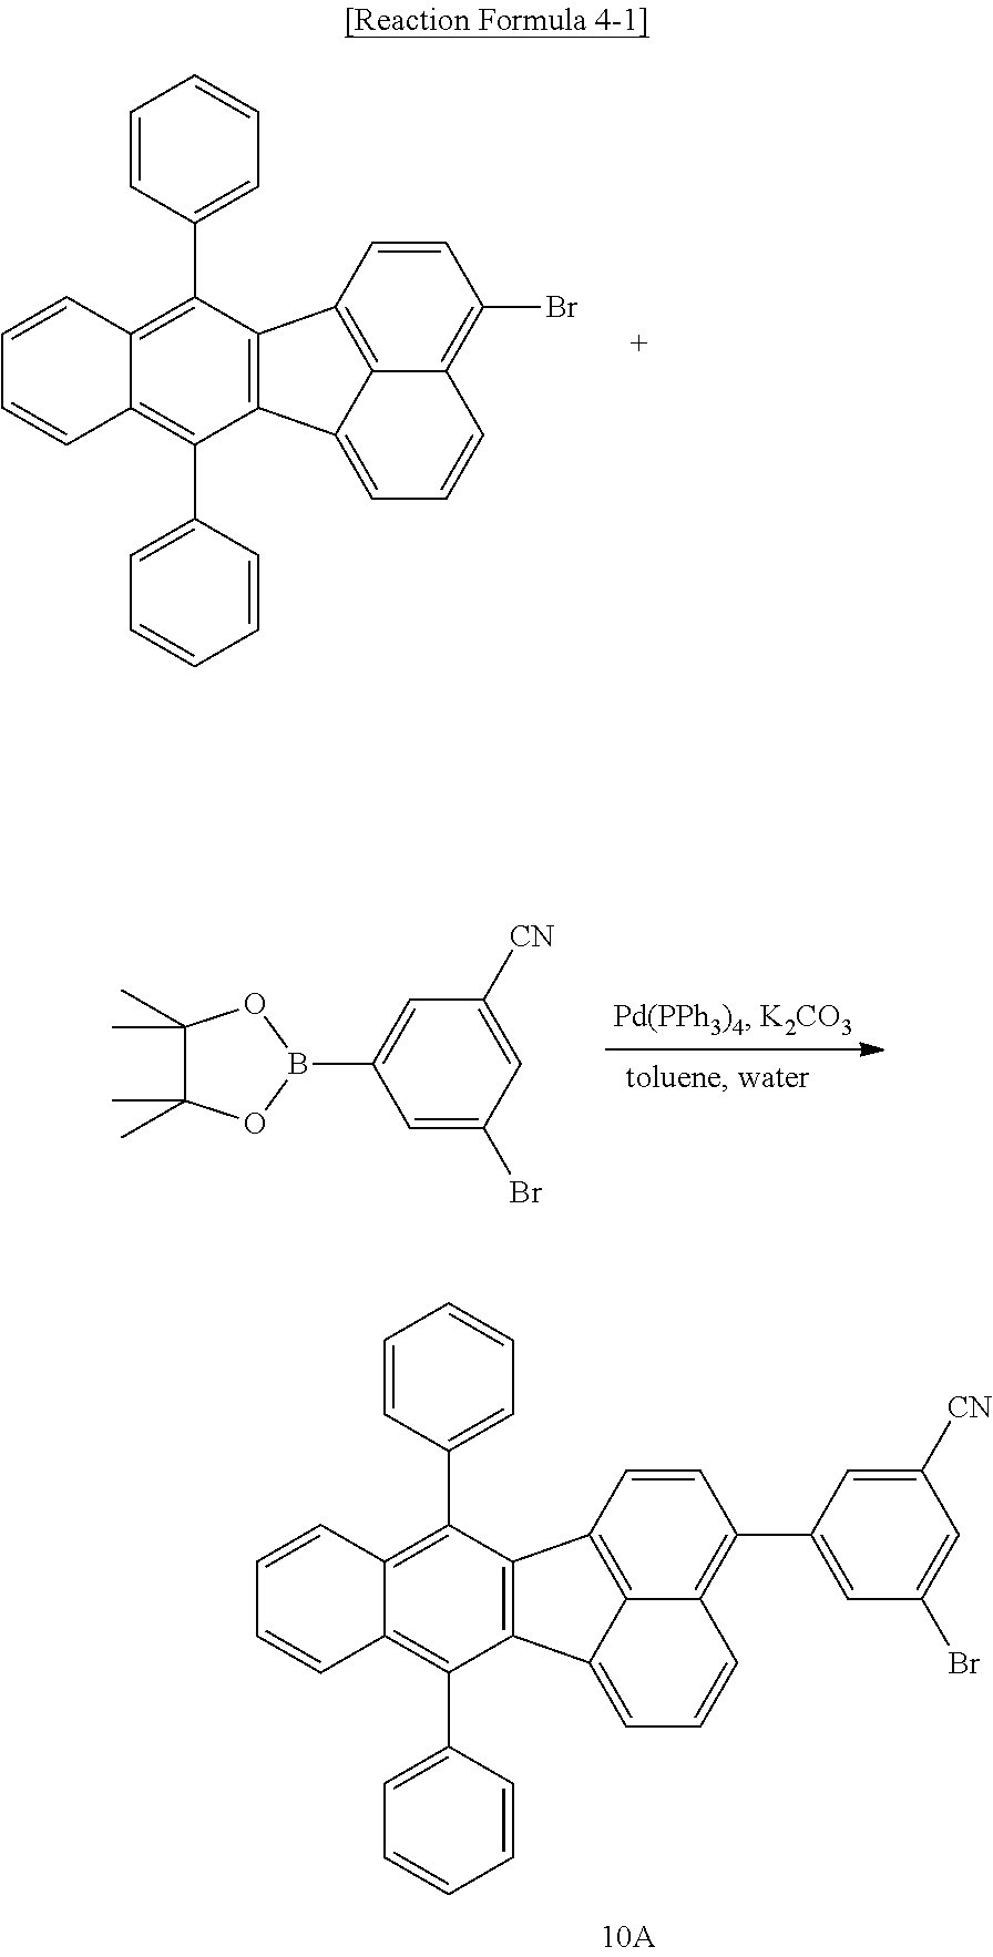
C1=CC(C2=C3C(=C(C4=CC=CC=C4)C4=C2C2=C5C(=C(Br)C=C2)C=CC=C45)C=CC=C3)=CC=C1.C1(C)(C)C(C)(C)OB(C2=CC([CN])=CC(Br)=C2)O1.C1=CC(C2=C3C(=C(C4=CC=CC=C4)C4=C2C2=C5C(=C(C6=CC(Br)=CC([CN])=C6)C=C2)C=CC=C45)C=CC=C3)=CC=C1
